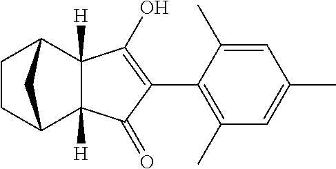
C1(C)=C(C2=C(O)C3([H])C([H])(C2=O)C2CCC3C2)C(C)=CC(C)=C1
